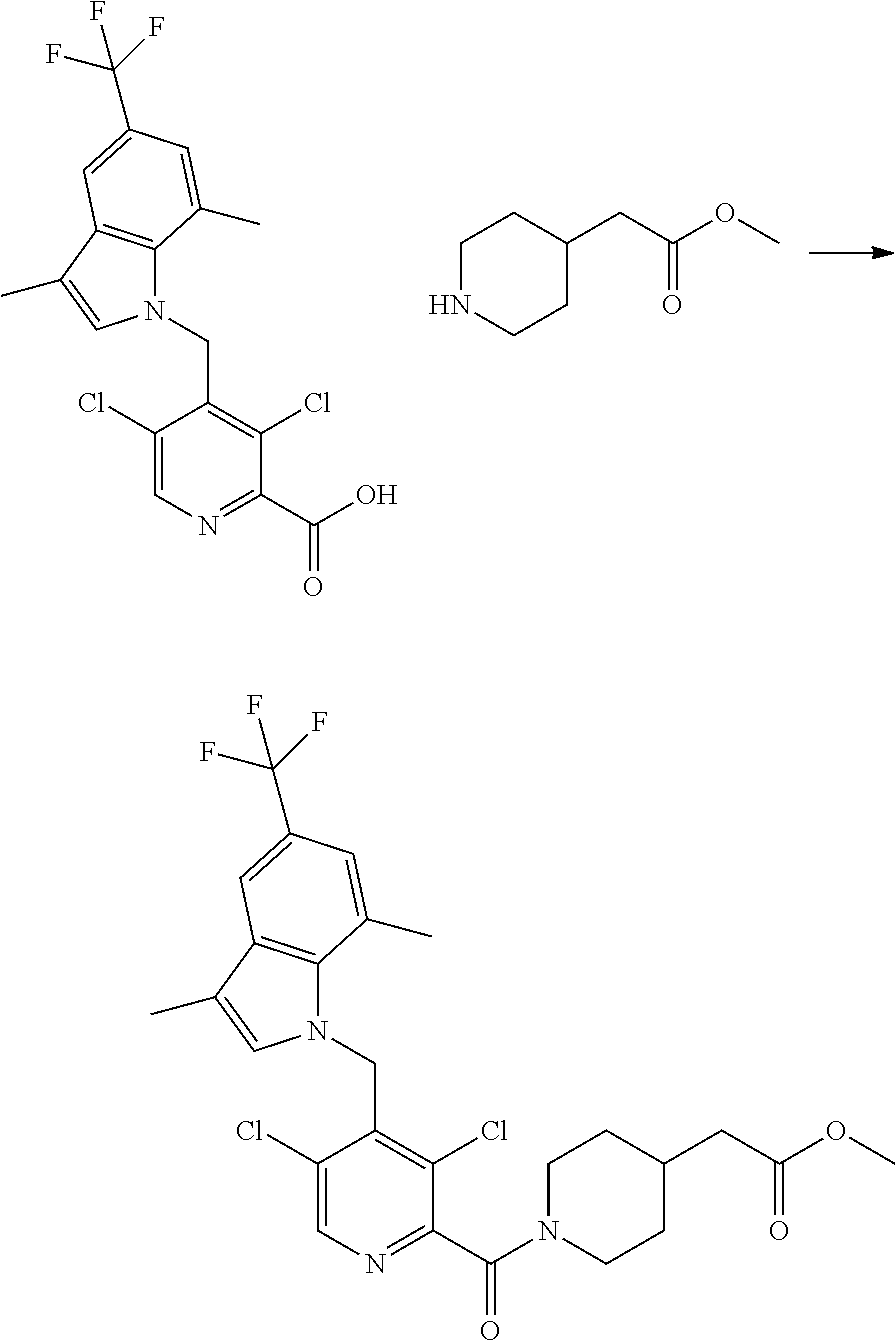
C1(Cl)=CN=C(C(O)=O)C(Cl)=C1CN1C2=C(C(C)=C1)C=C(C(F)(F)F)C=C2C.C1NCCC(CC(OC)=O)C1.C1(Cl)=CN=C(C(=O)N2CCC(CC(OC)=O)CC2)C(Cl)=C1CN1C2=C(C(C)=C1)C=C(C(F)(F)F)C=C2C
